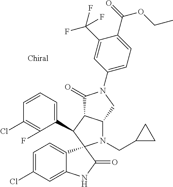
C1(C2C3C(N(CC4CC4)C24C2=CC=C(Cl)C=C2NC4=O)CN(C2=CC=C(C(=O)OCC)C(C(F)(F)F)=C2)C3=O)=CC=CC(Cl)=C1F
